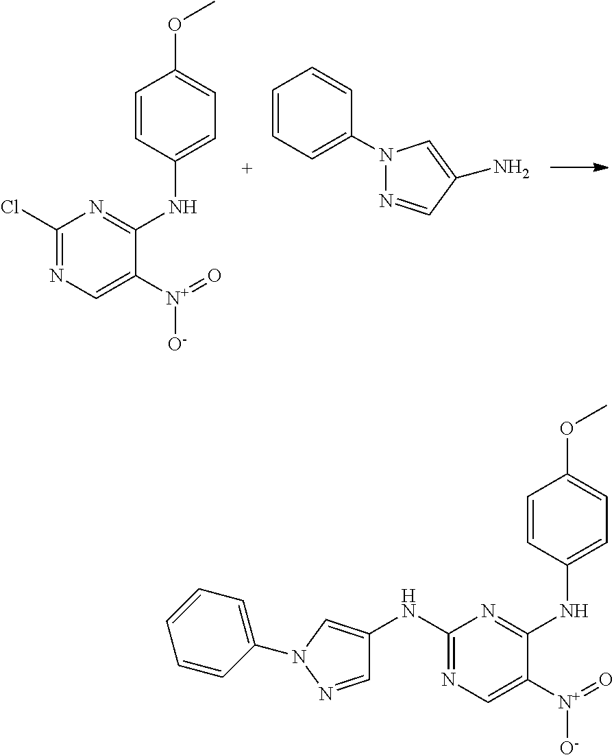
C1(Cl)=NC=C([N+]([O-])=O)C(NC2=CC=C(OC)C=C2)=N1.N1(C2=CC=CC=C2)N=CC(N)=C1.C1(NC2=CN(C3=CC=CC=C3)N=C2)=NC=C([N+]([O-])=O)C(NC2=CC=C(OC)C=C2)=N1
